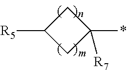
C1C([R5])CC1(*)[R7]
